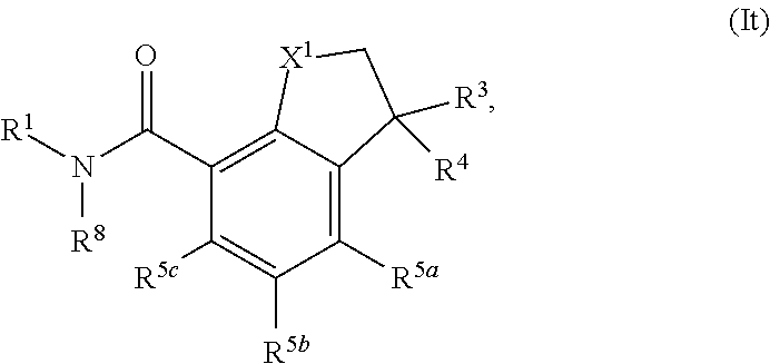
C1(C(N([R1])[R8])=O)=C2C(=C([R5a])C([R5b])=C1[R5c])C([R3])([R4])C[X1]2
